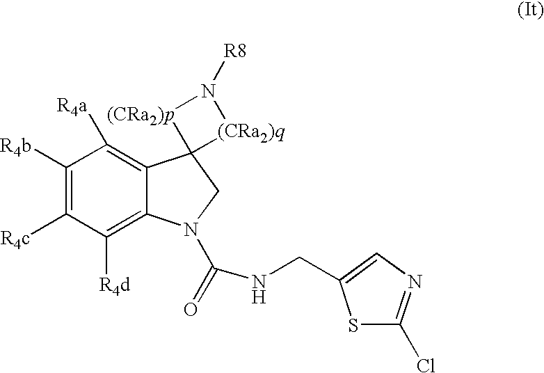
C1([R4b])=C([R4c])C([R4d])=C2C(=C1[R4a])C1(CN2C(=O)NCC2=CN=C(Cl)S2)[(CRa2)q]N([R8])[(CRa2)p]1
